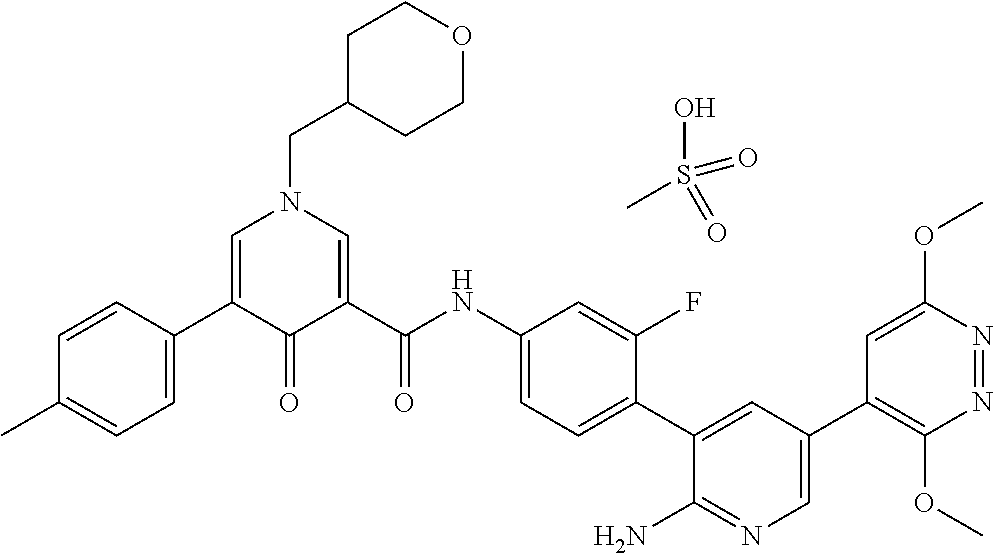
C1=CC(C2=CN(CC3CCOCC3)C=C(C(NC3=CC=C(C4=CC(C5=C(OC)N=NC(OC)=C5)=CN=C4N)C(F)=C3)=O)C2=O)=CC=C1C.OS(C)(=O)=O
